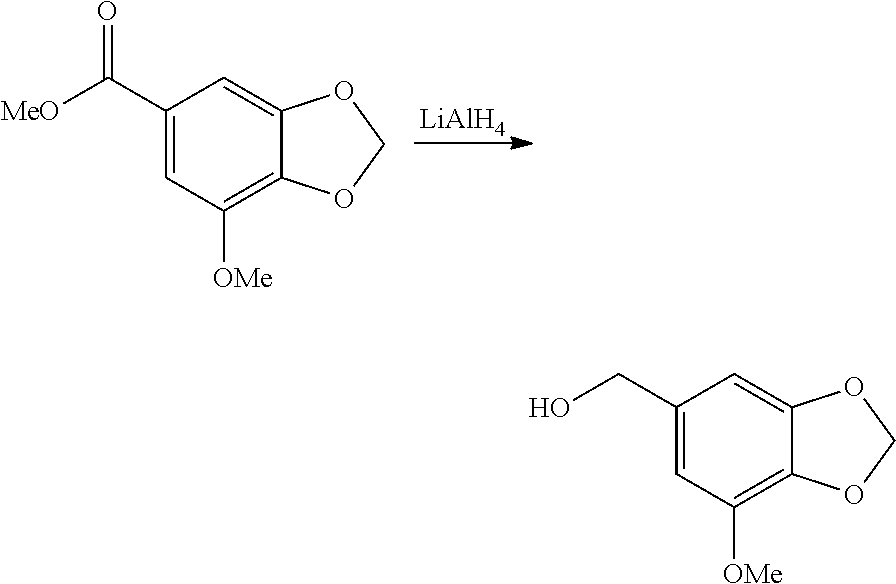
[MeO]C(C1=CC([OMe])=C2C(=C1)OCO2)=O.[LiAlH4].OCC1=CC([OMe])=C2C(=C1)OCO2
